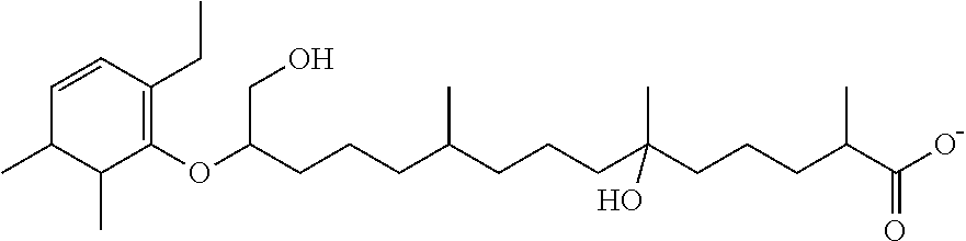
C(C(CCCC(C)C(O)=O)(C)O)CCC(CCCC(OC1=C(CC)C=CC(C)C1C)CO)C
